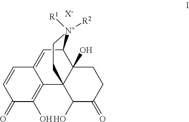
C1(=O)C(O)=C2C(=CC3C4(O)C2(C(O)C(=O)CC4)CC[N+]3([R2])[R1])C=C1.[X-]
